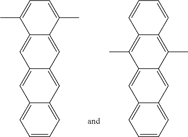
C12=CC=CC=C1C=C1C(=C2)C=C2C(=C1)C(C)=CC=C2C.C12=CC=CC=C1C=C1C(=C2)C(C)=C2C(=C1C)C=CC=C2
